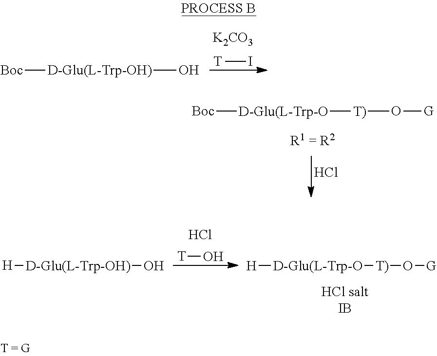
[T]I.[K2CO3].[Boc][D-Glu(L-Trp-OH)]O.[Boc][D-Glu(L-Trp-O][T)]O[G].Cl.[H][D-Glu(L-Trp-OH)]O.[T]O.Cl.[H][D-Glu(L-Trp-O][T)]O[G]
